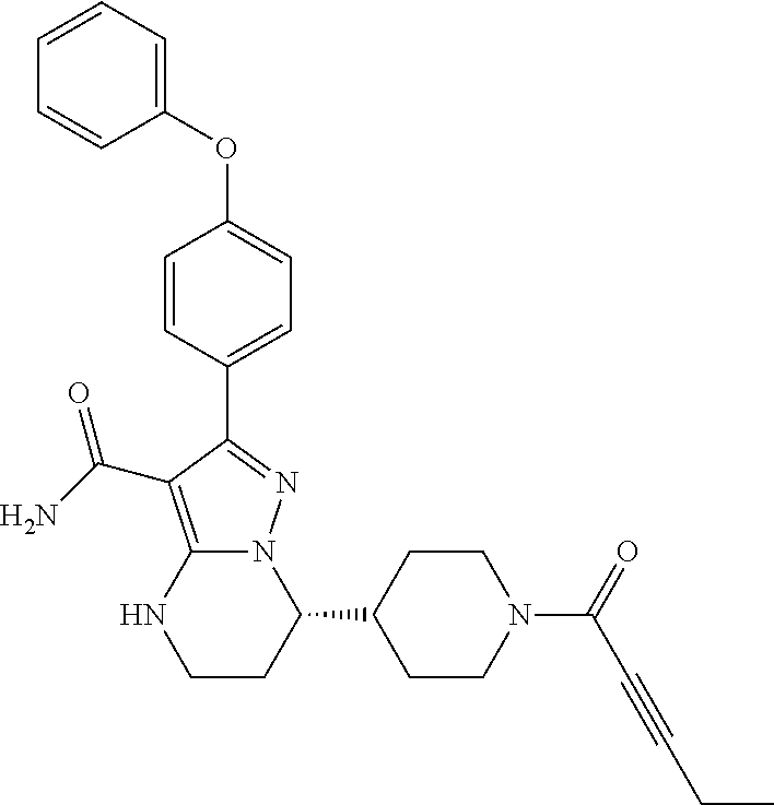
C1=CC(C2=NN3C(=C2C(=O)N)NCCC3C2CCN(C(=O)C#CCC)CC2)=CC=C1OC1=CC=CC=C1
